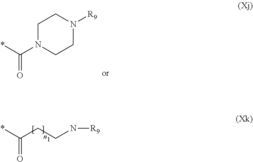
C1N(C(*)=O)CCN([R9])C1.*C(CCN[R9])=O
